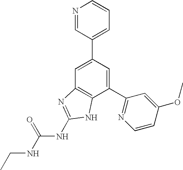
C1=C(C2=CC=CN=C2)C=C(C2=NC=CC(OC)=C2)C2=C1N=C(NC(NCC)=O)N2
